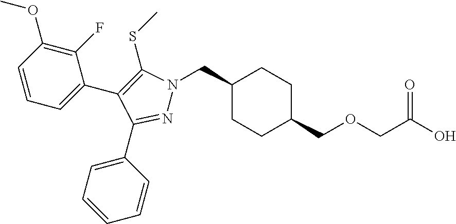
C1(CN2N=C(C3=CC=CC=C3)C(C3=CC=CC(OC)=C3F)=C2SC)CCC(COCC(O)=O)CC1
